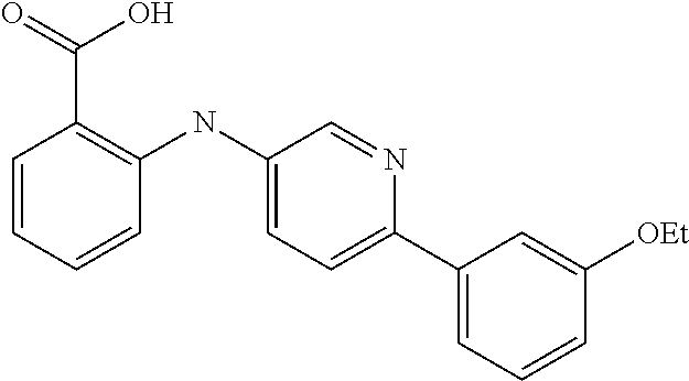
C1=CC=CC(NC2=CC=C(C3=CC=CC([OEt])=C3)N=C2)=C1C(=O)O
